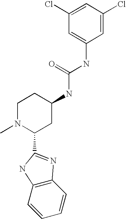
C1(Cl)=CC(Cl)=CC(NC(=O)NC2CCN(C)C(C3=NC4=C(C=CC=C4)N3)C2)=C1
